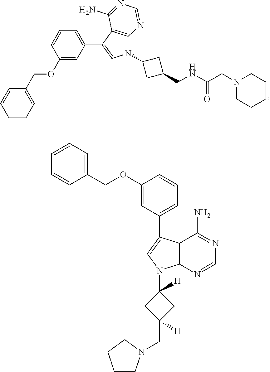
C1=CC=C(COC2=CC(C3=CN(C4CC(CNC(=O)CN5CCCCC5)C4)C4=C3C(N)=NC=N4)=CC=C2)C=C1.C1=CC=C(COC2=CC(C3=CN(C4([H])CC(CN5CCCC5)([H])C4)C4=C3C(N)=NC=N4)=CC=C2)C=C1
